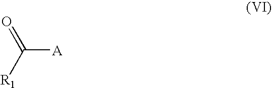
C([A])(=O)[R1]
